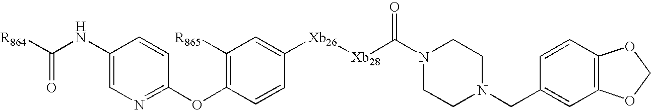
C1(OC2=C([R865])C=C([Xb26][Xb28]C(N3CCN(CC4=CC5=C(C=C4)OCO5)CC3)=O)C=C2)=NC=C(NC([R864])=O)C=C1
